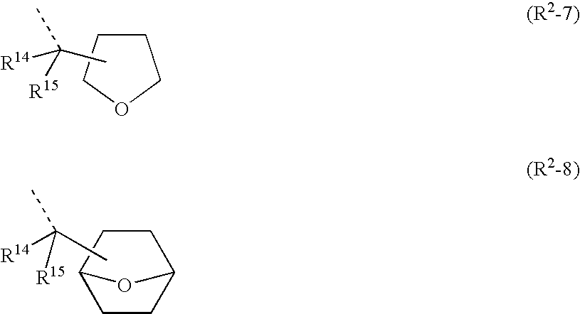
C1CCOC1.CC([R15])([R14])C.C1C2CCC(O2)C1.C([R14])([R15])(C)C
